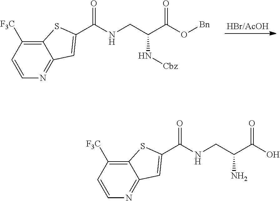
C12=C([F3C])C=CN=C1C=C(C(NCC(C(O[Bn])=O)N[Cbz])=O)S2.C12=C([F3C])C=CN=C1C=C(C(NCC(C(O)=O)N)=O)S2
